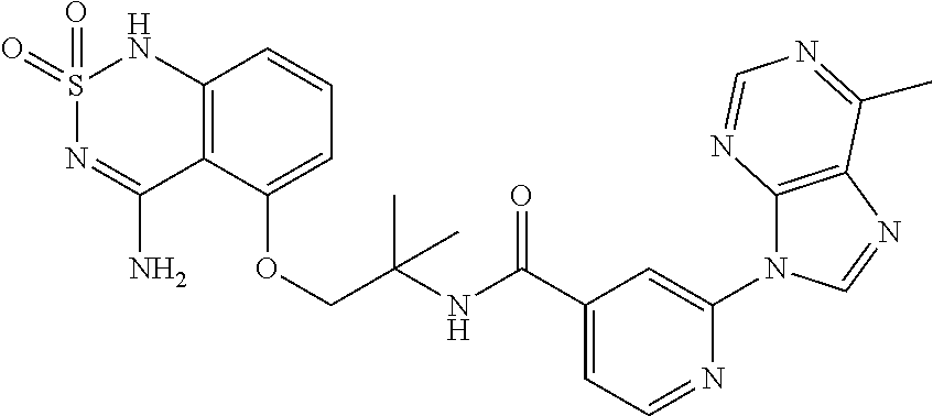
C12=C(C(OCC(NC(C3=CC=NC(N4C5=C(N=C4)C(C)=NC=N5)=C3)=O)(C)C)=CC=C1)C(N)=NS(=O)(=O)N2
